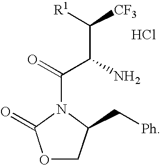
Cl.C(C(N)C(=O)N1C(C[Ph])COC1=O)([R1])[CF3]
